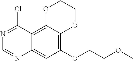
C12=CC(OCCOC)=C3C(=C1C(Cl)=NC=N2)OCCO3
